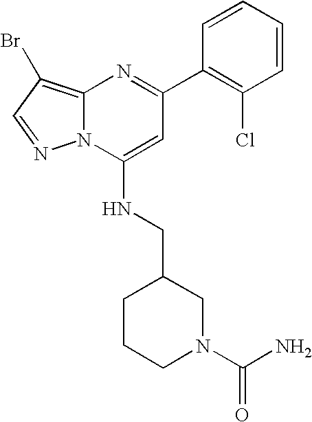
C1(C2=NC3=C(Br)C=NN3C(NCC3CCCN(C(=O)N)C3)=C2)=C(Cl)C=CC=C1
